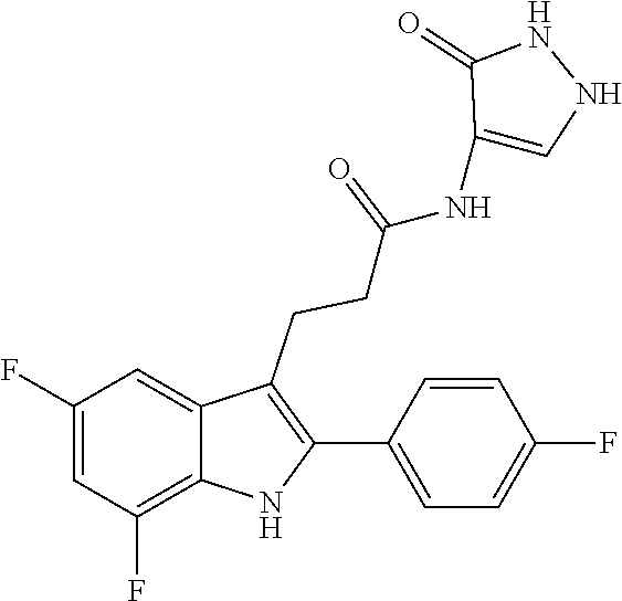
C1(C2=C(CCC(=O)NC3=CNNC3=O)C3=CC(F)=CC(F)=C3N2)=CC=C(F)C=C1
